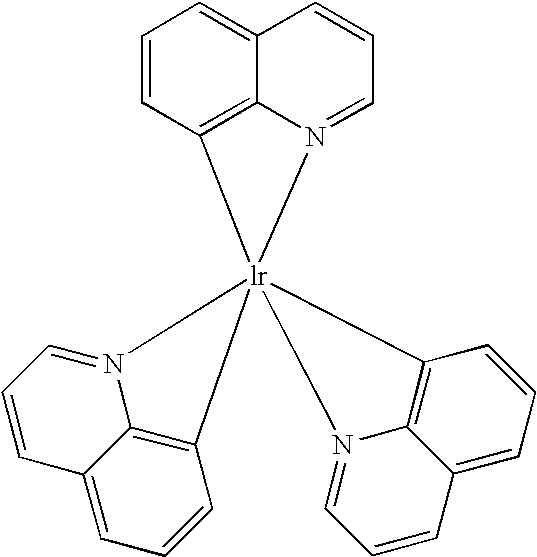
C1=CC2=C3C(=C1)C=CC=N3[lr]213(C2=C4C(=CC=C2)C=CC=N14)N1=CC=CC2=CC=CC3=C12
